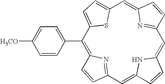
C1(C2=CC=C([H3CO])C=C2)=C2N=C(C=C3NC(=CC4=NC(=CC5=CC=C1S5)C=C4)C=C3)C=C2
